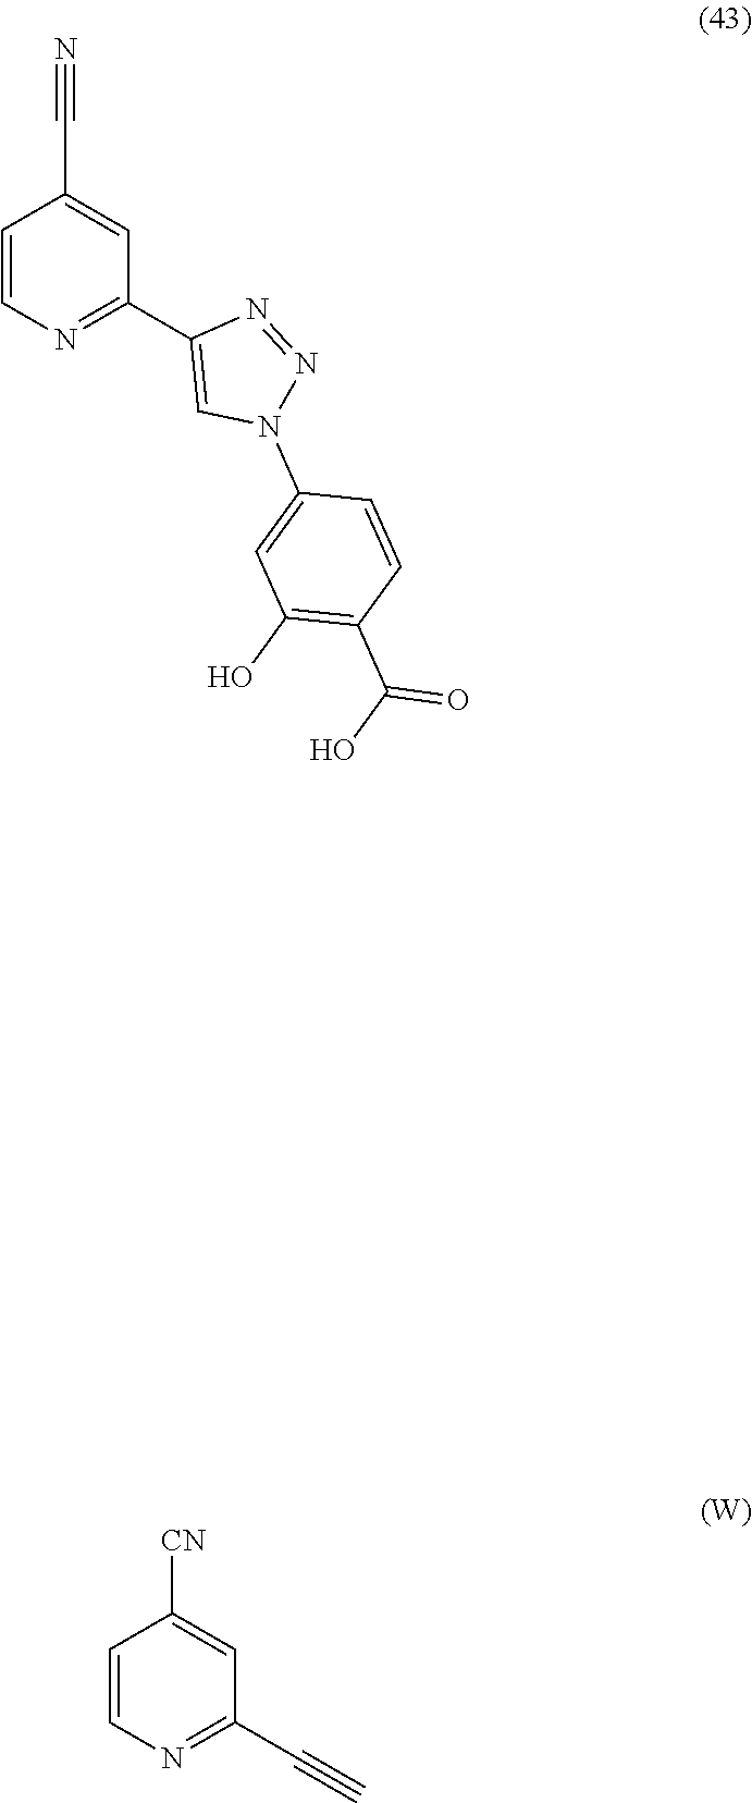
C1=CN=C(C#C)C=C1[CN].C1=CN=C(C2=CN(C3=CC(O)=C(C(O)=O)C=C3)N=N2)C=C1C#N
